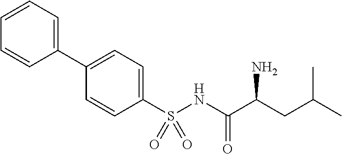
C1=CC=C(C2=CC=C(S(NC(C(CC(C)C)N)=O)(=O)=O)C=C2)C=C1
